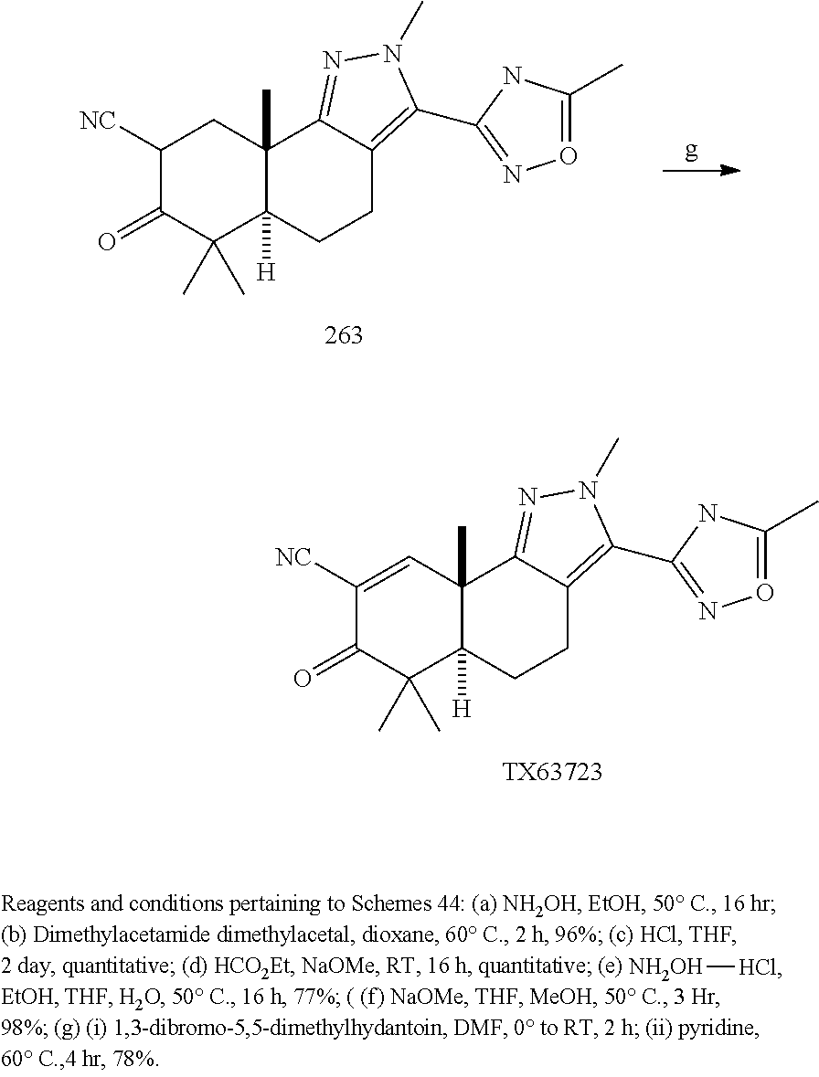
C1([NC])CC2(C)C([H])(C(C)(C)C1=O)CCC1=C(C3=NO=C(C)N3)N(C)N=C21.[NH2OH][HCl].C1([NC])=CC2(C)C([H])(C(C)(C)C1=O)CCC1=C(C3=NO=C(C)N3)N(C)N=C21.[TX63723]
